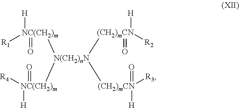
[NC(CH2)m]([N(CH2)nN]([(CH2)mCN](=O)([H])[R2])([(CH2)mCN]([H])([R3])=O)[NC(CH2)m](=O)([R4])[H])(=O)([R1])[H]
